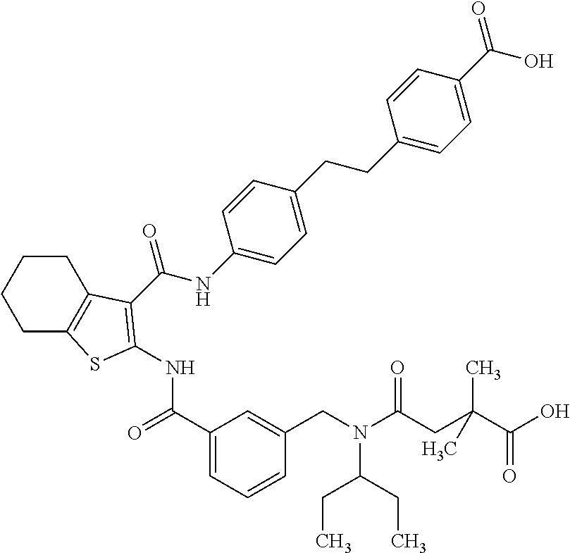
C1(C(=O)NC2=C(C(=O)NC3=CC=C(CCC4=CC=C(C(=O)O)C=C4)C=C3)C3=C(CCCC3)S2)=CC=CC(CN(C(CC(C(O)=O)(C)C)=O)C(CC)CC)=C1
